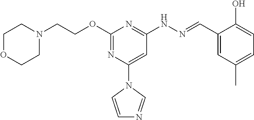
N1(CCOC2=NC(N3C=CN=C3)=CC(NN=CC3=CC(C)=CC=C3O)=N2)CCOCC1
